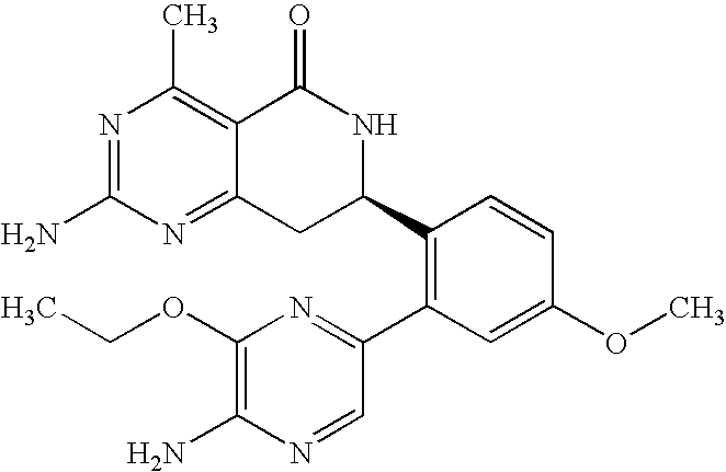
N1=C(N)N=C2C(=C1C)C(=O)NC(C1=C(C3=NC(OCC)=C(N)N=C3)C=C(OC)C=C1)C2
